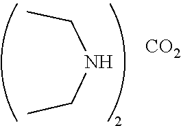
CCNCC.[CO2]
